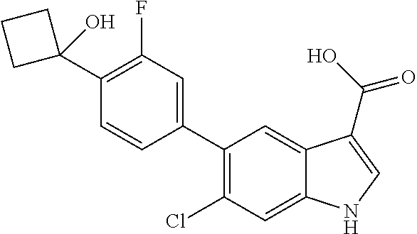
C1(C2=C(Cl)C=C3C(=C2)C(C(O)=O)=CN3)=CC(F)=C(C2(O)CCC2)C=C1
